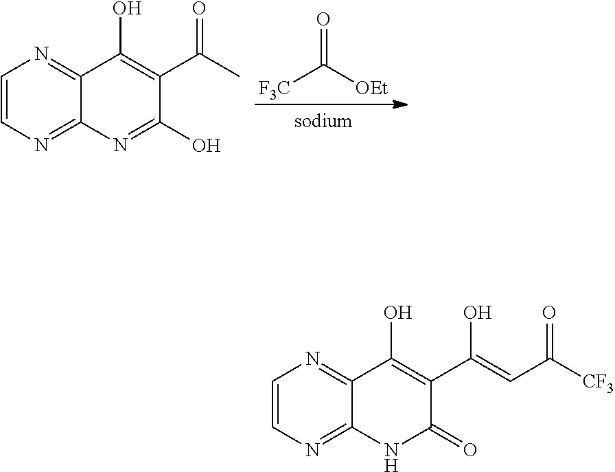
[F3C]C([OEt])=O.C1=CN=C2C(=N1)C(O)=C(C(C)=O)C(O)=N2.C1=CN=C2C(=N1)C(O)=C(C(=CC([CF3])=O)O)C(=O)N2
